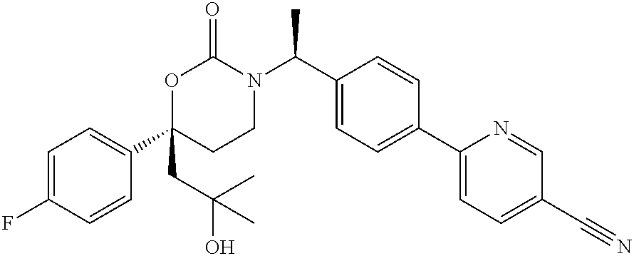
C1=C(F)C=CC(C2(CC(O)(C)C)CCN(C(C3=CC=C(C4=CC=C(C#N)C=N4)C=C3)C)C(=O)O2)=C1
